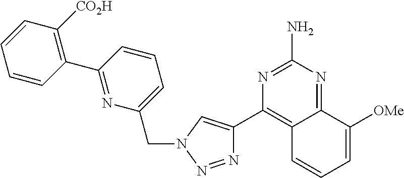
N1=NN(CC2=CC=CC(C3=C([CO2H])C=CC=C3)=N2)C=C1C1=C2C(=NC(N)=N1)C([OMe])=CC=C2
